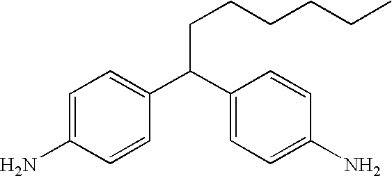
C(C(C1=CC=C(N)C=C1)C1=CC=C(N)C=C1)CCCCC
